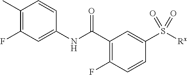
C1(C)=C(F)C=C(NC(C2=C(F)C=CC(S([Rx])(=O)=O)=C2)=O)C=C1
